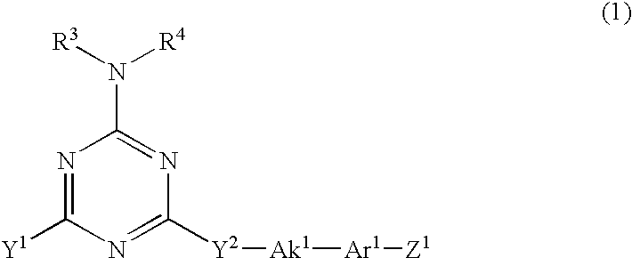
N1=C([Y1])N=C([Y2][Ak1][Ar1][Z1])N=C1N([R3])[R4]
